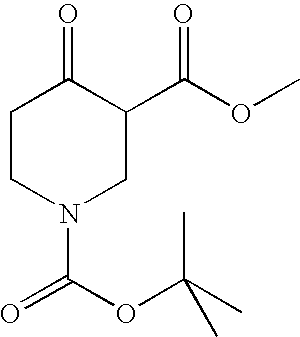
C1CN(C(OC(C)(C)C)=O)CC(C(OC)=O)C1=O
